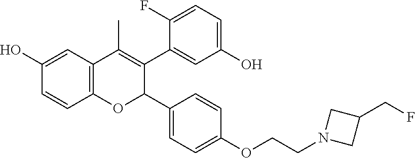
C12=C(C=C(O)C=C1)C(C)=C(C1=CC(O)=CC=C1F)C(C1=CC=C(OCCN3CC(CF)C3)C=C1)O2
